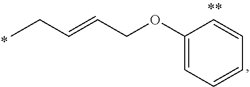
CCC=CCOC1=CC=CC=C1
